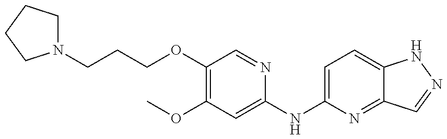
N1(CCCOC2=C(OC)C=C(NC3=CC=C4C(=N3)C=NN4)N=C2)CCCC1
